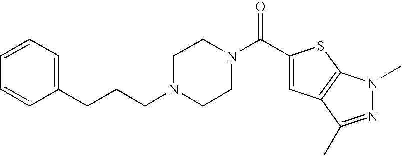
C(CCN1CCN(C(C2=CC3=C(S2)N(C)N=C3C)=O)CC1)C1=CC=CC=C1
